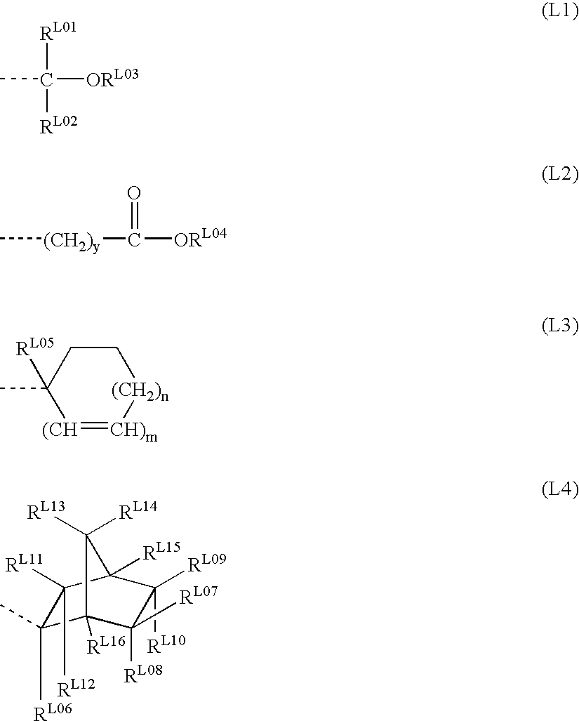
[RL01]C([RL02])([ORL03])C.C[(CH2)y]C([ORL04])=O.C1CC(C)([RL05])[(CH]=[CH)m][(CH2)n]1.C1([RL06])(C)C2([RL16])C([RL13])([RL14])C([RL15])(C([RL09])([RL10])C2([RL07])[RL08])C1([RL11])[RL12]
